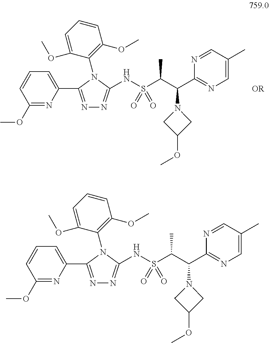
N(S(=O)(C(C(C1=NC=C(C)C=N1)N1CC(OC)C1)C)=O)C1=NN=C(C2=CC=CC(OC)=N2)N1C1=C(OC)C=CC=C1OC.N(S(=O)(C(C(C1=NC=C(C)C=N1)N1CC(OC)C1)C)=O)C1=NN=C(C2=CC=CC(OC)=N2)N1C1=C(OC)C=CC=C1OC
